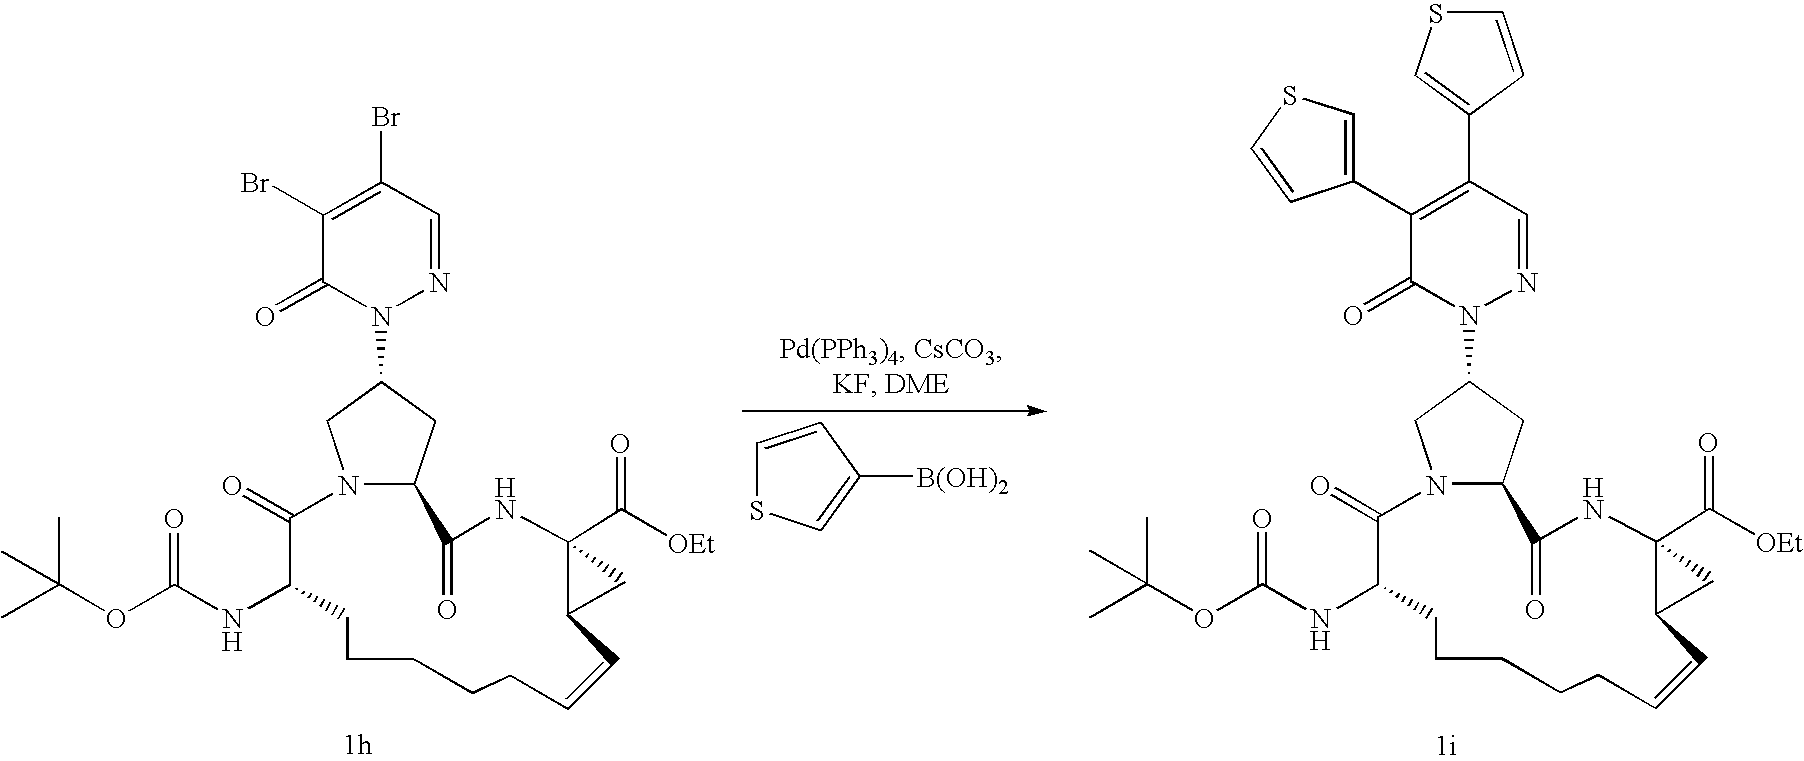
C1=CC([B(OH)2])=CS1.N12C(CC(N3N=CC(Br)=C(Br)C3=O)C1)C(=O)NC1(C([OEt])=O)C(C=CCCCCCC(NC(OC(C)(C)C)=O)C2=O)C1.N12C(CC(N3N=CC(C4=CSC=C4)=C(C4=CSC=C4)C3=O)C1)C(=O)NC1(C([OEt])=O)C(C=CCCCCCC(NC(OC(C)(C)C)=O)C2=O)C1
